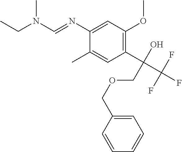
C1(C(C(F)(F)F)(O)COCC2=CC=CC=C2)=C(OC)C=C(N=CN(CC)C)C(C)=C1
